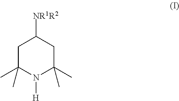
C1C(C)(C)N([H])C(C)(C)CC1[NR1R2]
